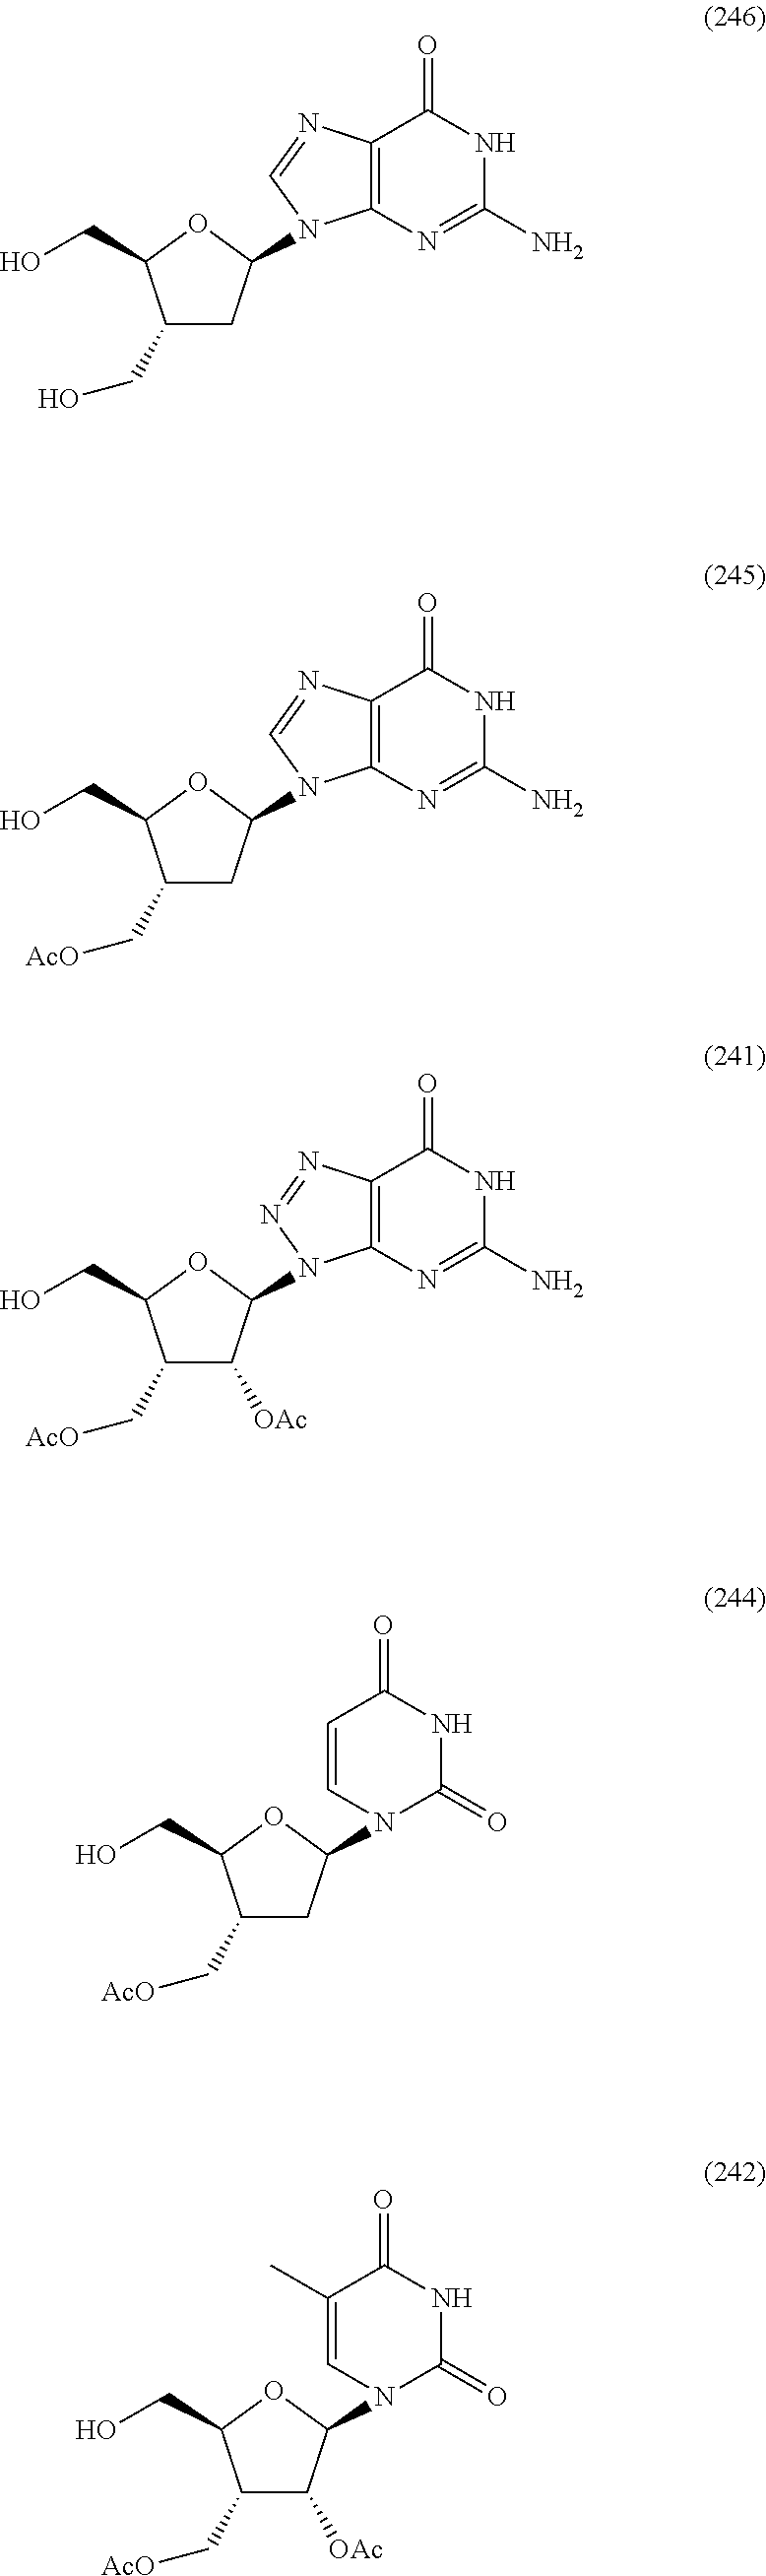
C1(C[AcO])CC(N2C(=O)NC(=O)C=C2)OC1CO.C1(CO)CC(N2C3=C(N=C2)C(=O)NC(N)=N3)OC1CO.C1(C[AcO])CC(N2C3=C(N=C2)C(=O)NC(N)=N3)OC1CO.C1(C[AcO])C([OAc])C(N2C3=C(N=N2)C(=O)NC(N)=N3)OC1CO.C1(C[AcO])C([OAc])C(N2C(=O)NC(=O)C(C)=C2)OC1CO
